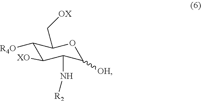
C1([R4O])C([XO])C(N[R2])C([OH])OC1C[OX]
